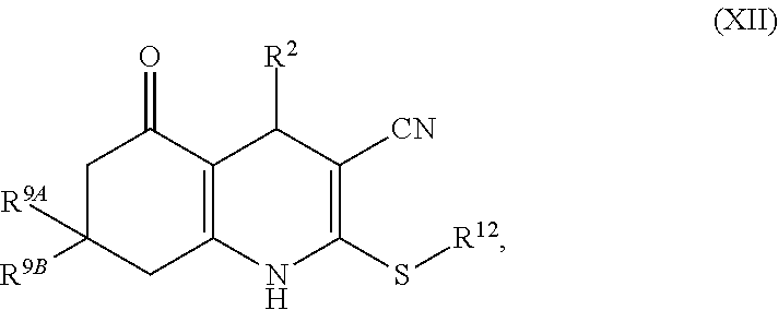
C1C([R9A])([R9B])CC2=C(C1=O)C([R2])C([CN])=C(S[R12])N2
